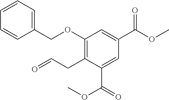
C1(OCC2=CC=CC=C2)=C(CC=O)C(C(OC)=O)=CC(C(=O)OC)=C1
